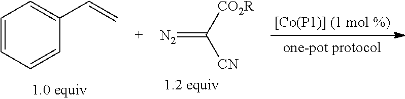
C1=CC=CC(C=C)=C1.[CO2R]C([CN])=[N2]
